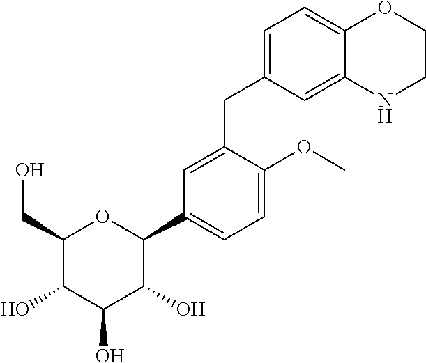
C1=C(CC2=CC=C3C(=C2)NCCO3)C(OC)=CC=C1C1C(O)C(O)C(O)C(CO)O1
